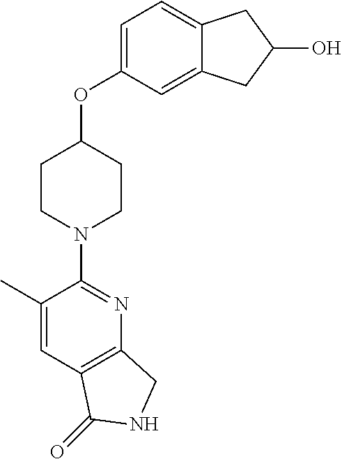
C1(C)=CC2=C(N=C1N1CCC(OC3=CC=C4C(=C3)CC(O)C4)CC1)CNC2=O
